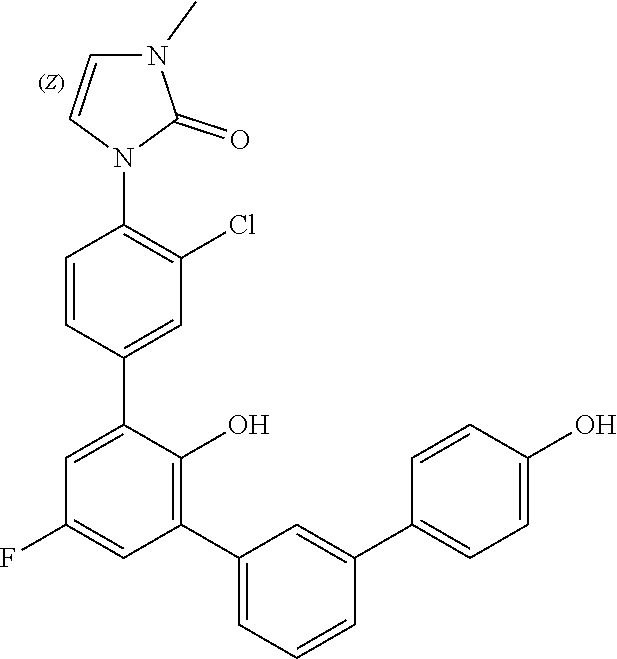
C1=CC(N2C(=O)N(C)C=C2)=C(Cl)C=C1C1=CC(F)=CC(C2=CC=CC(C3=CC=C(O)C=C3)=C2)=C1O
